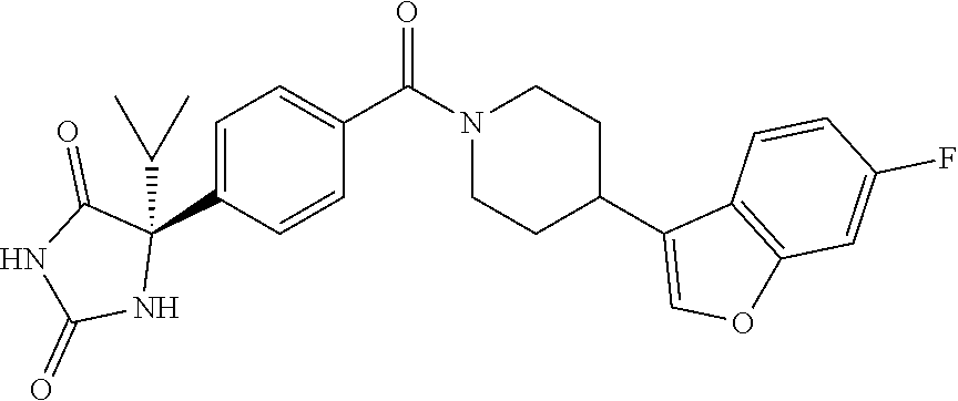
C1=C(C2(C(C)C)C(=O)NC(=O)N2)C=CC(C(=O)N2CCC(C3=COC4=C3C=CC(F)=C4)CC2)=C1
